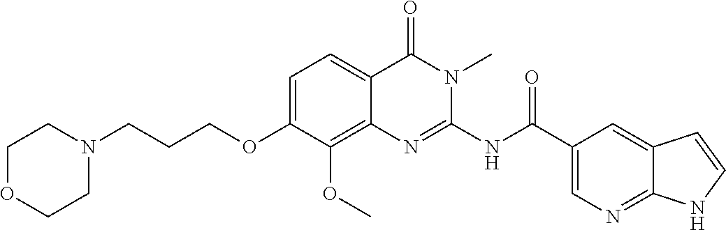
C1=C(OCCCN2CCOCC2)C(OC)=C2C(=C1)C(=O)N(C)C(NC(C1=CN=C3C(=C1)C=CN3)=O)=N2
